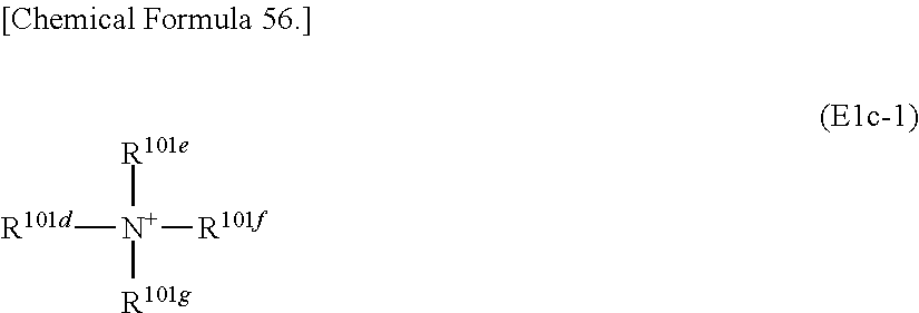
[N+]([R101f])([R101e])([R101d])[R101g]
